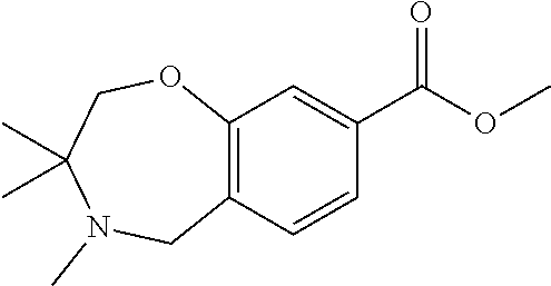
C12=C(C=CC(C(=O)OC)=C1)CN(C)C(C)(C)CO2
